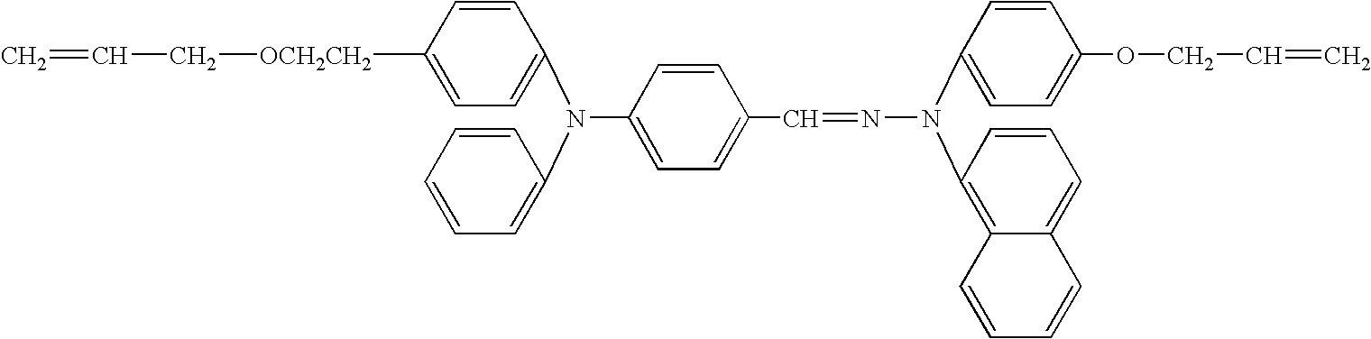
C1(N(C2=CC=C([OCH2CH2]CC=C)C=C2)C2=CC=CC=C2)=CC=C(C=NN(C2=CC=C(OCC=C)C=C2)C2=C3C(=CC=C2)C=CC=C3)C=C1
